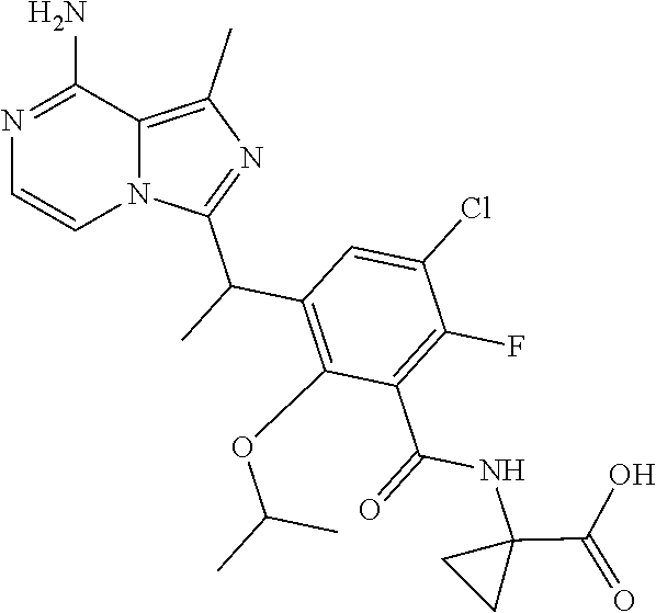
C12=C(C)N=C(C(C)C3=C(OC(C)C)C(C(=O)NC4(C(=O)O)CC4)=C(F)C(Cl)=C3)N1C=CN=C2N
